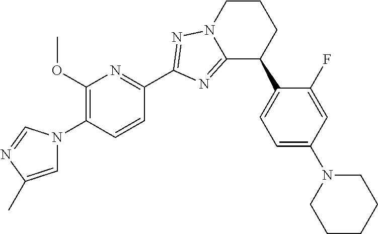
C1(OC)=C(N2C=C(C)N=C2)C=CC(C2=NN3C(=N2)C(C2=CC=C(N4CCCCC4)C=C2F)CCC3)=N1
